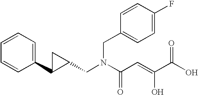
C1=CC=C(C2C(CN(C(C=C(C(O)=O)O)=O)CC3=CC=C(F)C=C3)C2)C=C1
